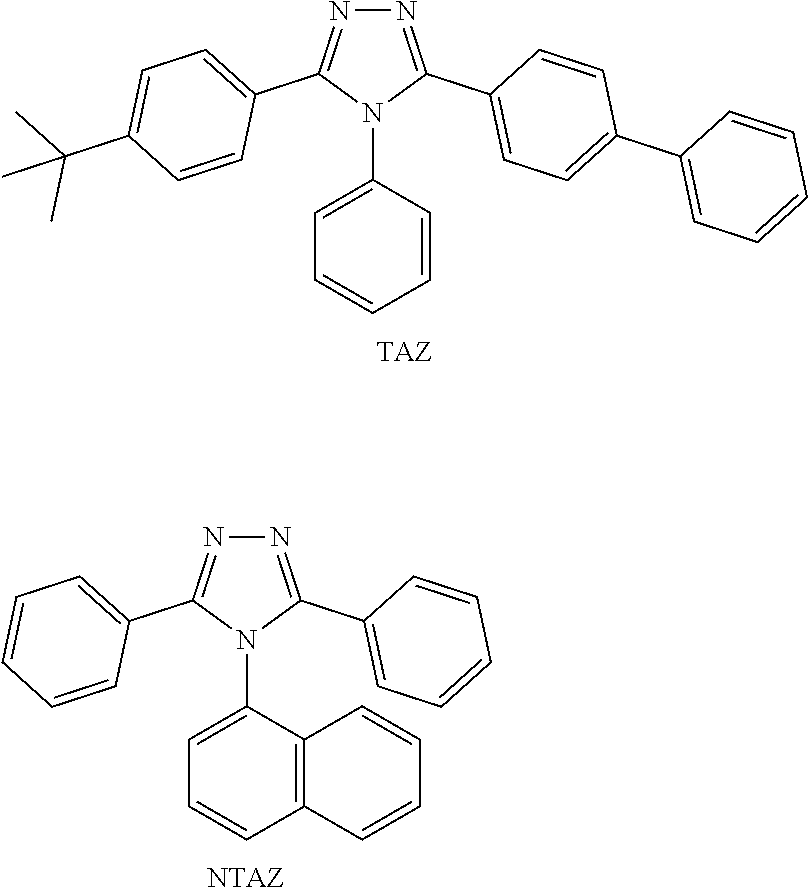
N1=C(C2=CC=C(C3=CC=CC=C3)C=C2)N(C2=CC=CC=C2)C(C2=CC=C(C(C)(C)C)C=C2)=N1.N1=C(C2=CC=CC=C2)N(C2=CC=CC3=C2C=CC=C3)C(C2=CC=CC=C2)=N1
